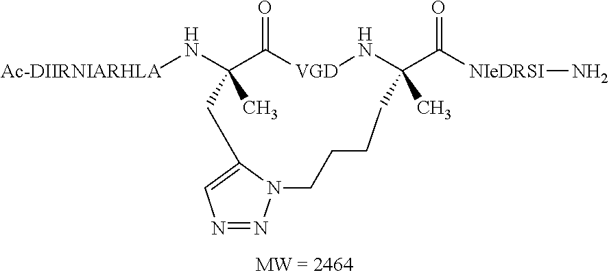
[Ac-DIIRNIARHLA]NC1(C)C(=O)[VGD]NC(C([NIeDRSI]N)=O)(C)CCCCN2N=NC=C2C1
